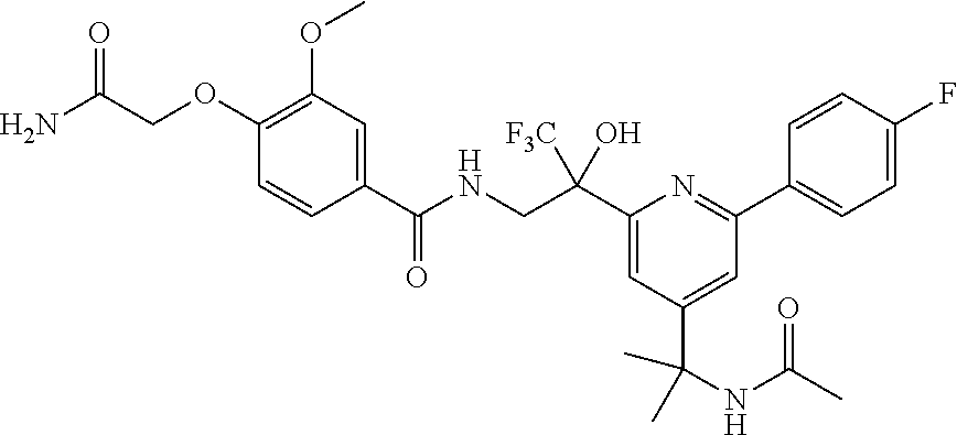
C1(C(CNC(C2=CC(OC)=C(OCC(N)=O)C=C2)=O)([F3C])O)=CC(C(NC(C)=O)(C)C)=CC(C2=CC=C(F)C=C2)=N1
